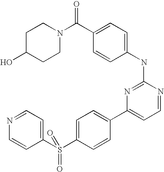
C1C(O)CCN(C(C2=CC=C(NC3=NC(C4=CC=C(S(C5=CC=NC=C5)(=O)=O)C=C4)=CC=N3)C=C2)=O)C1
